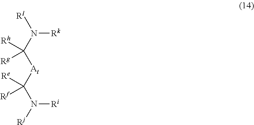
[Rl]N(C([At]C(N([Rj])[Ri])([Re])[Rf])([Rh])[Rg])[Rk]
